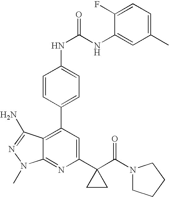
C1=CC(C2=C3C(=NC(C4(C(N5CCCC5)=O)CC4)=C2)N(C)N=C3N)=CC=C1NC(NC1=CC(C)=CC=C1F)=O
